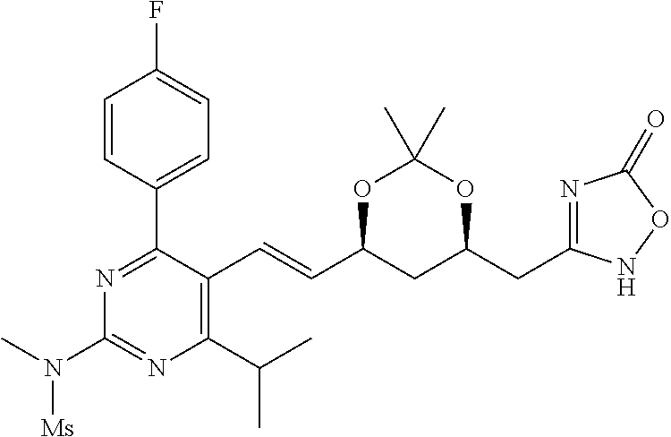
C1=CC(C2=NC(N(C)[Ms])=NC(C(C)C)=C2C=CC2CC(CC3=NC(=O)ON3)OC(C)(C)O2)=CC=C1F
